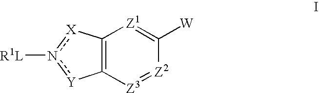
C12=C([Z3]=[Z2]C([W])=[Z1]1)[Y]n([R1L])[X]2
